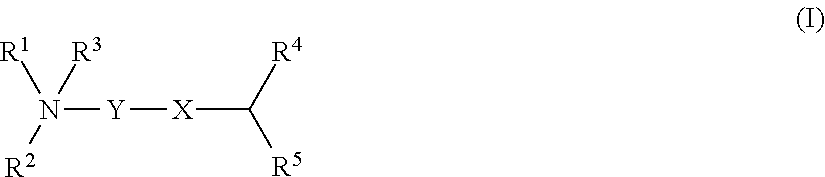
N([Y][X]C([R5])[R4])([R2])([R1])[R3]
